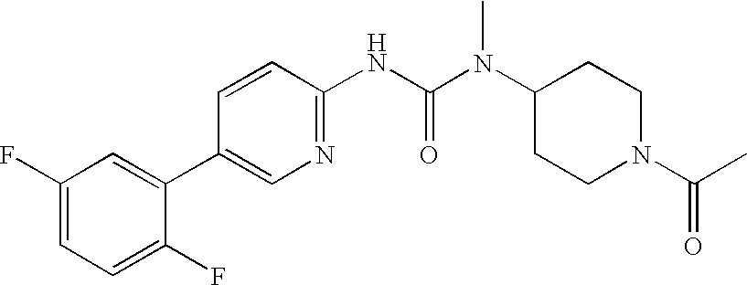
C1(F)=CC=C(F)C(C2=CN=C(NC(N(C3CCN(C(C)=O)CC3)C)=O)C=C2)=C1
